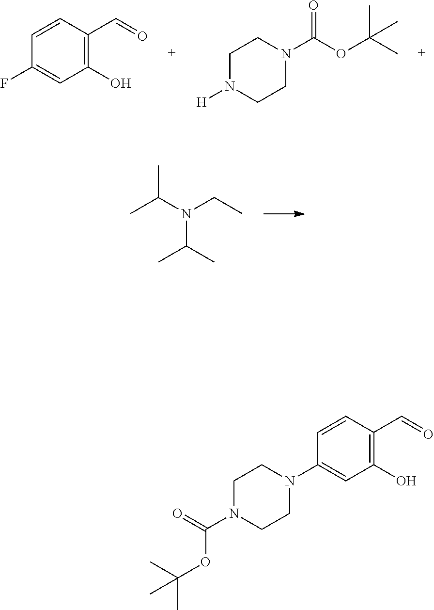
C1N([H])CCN(C(OC(C)(C)C)=O)C1.FC1=CC(O)=C(C=O)C=C1.CC(N(CC)C(C)C)C.C1N(C(=O)OC(C)(C)C)CCN(C2=CC(O)=C(C=O)C=C2)C1
